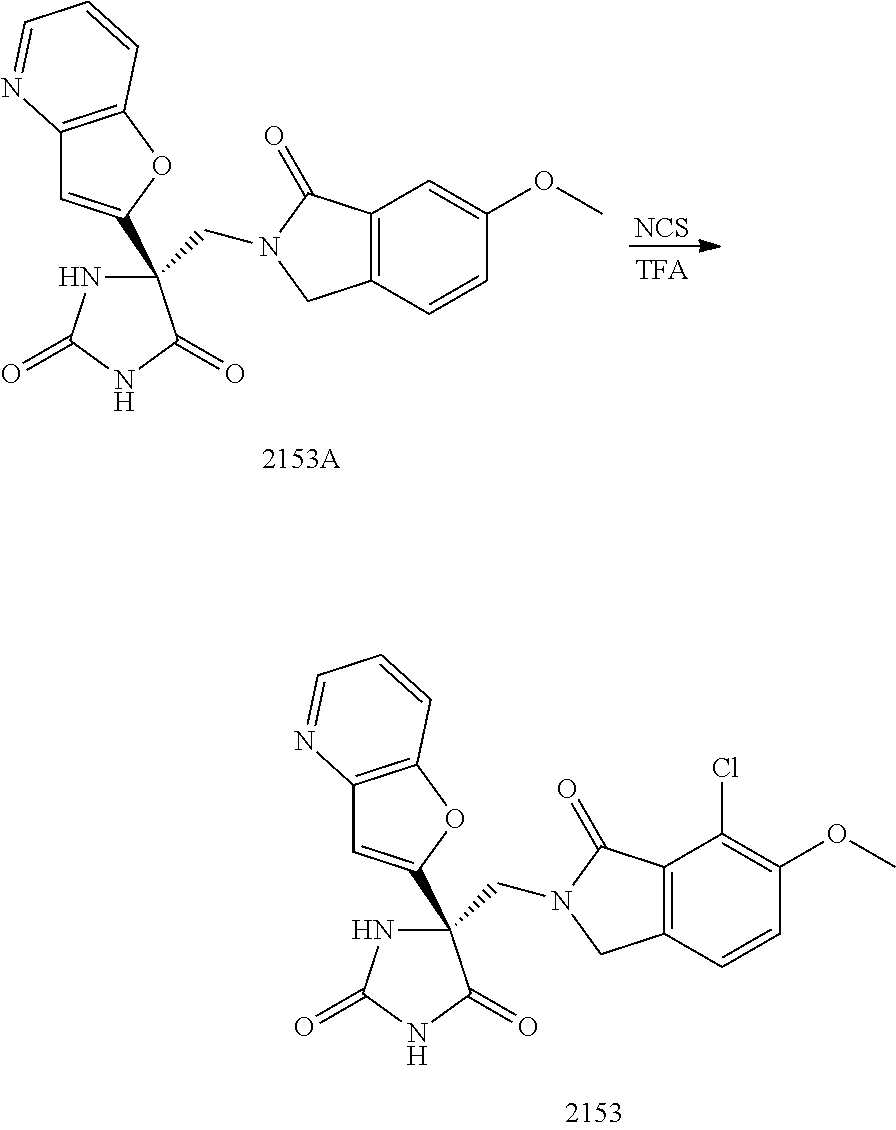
N1C(=O)NC(=O)C1(CN1C(=O)C2=C(C1)C=CC(OC)=C2)C1=CC2=C(O1)C=CC=N2.[NCS].N1C(=O)NC(=O)C1(CN1C(=O)C2=C(C1)C=CC(OC)=C2Cl)C1=CC2=C(O1)C=CC=N2
